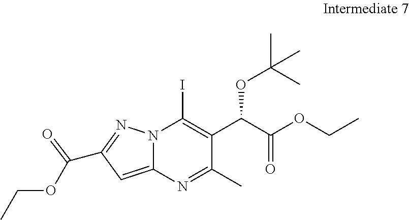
N12C(=CC(C(OCC)=O)=N1)N=C(C)C(C(C(OCC)=O)OC(C)(C)C)=C2I
